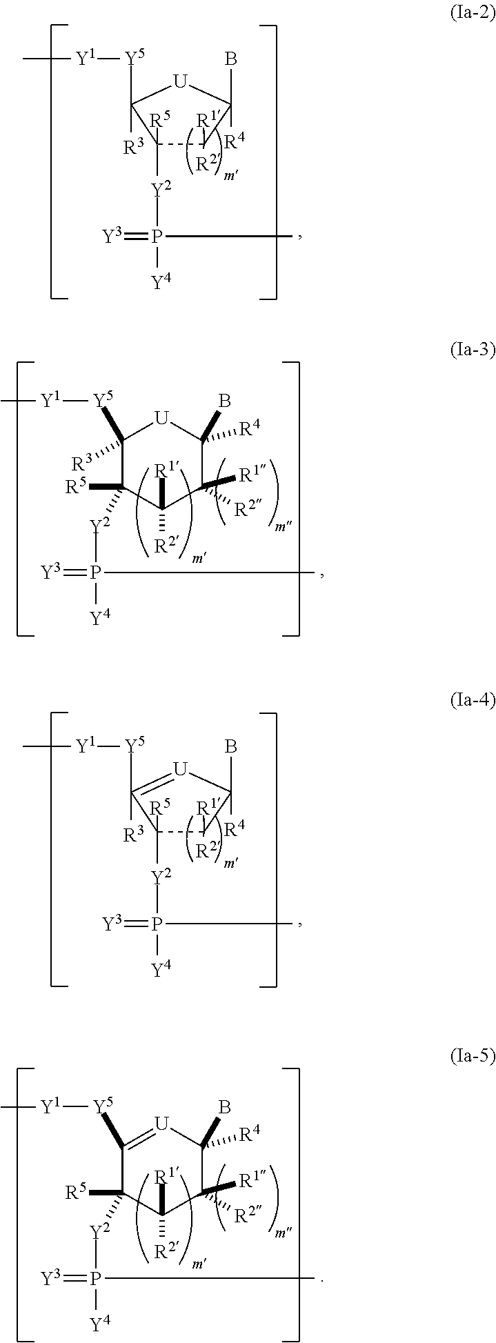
C1([Y5][Y1]C)([R3])[U]C(B)([R4])C([R1])([R2])C1([R5])[Y2]P([Y4])(=[Y3])C.C1([Y5][Y1]C)([R3])[U]C(B)([R4])C([R2])([R1])C([R2])([R1])C1([Y2]P(=[Y3])(C)[Y4])[R5].C1([Y5][Y1]C)([R3])=[U]C(B)([R4])C([R1])([R2])C1([R5])[Y2]P([Y4])(=[Y3])C.C1([Y5][Y1]C)=[U]C(B)([R4])C([R2])([R1])C([R2])([R1])C1([Y2]P(=[Y3])(C)[Y4])[R5]
